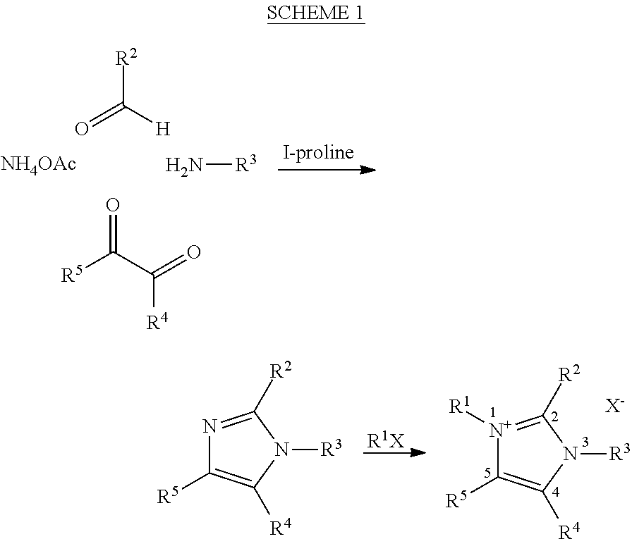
[NH4OAc].N[R3].O=C([H])[R2].[R5]C(C(=O)[R4])=O.N1=C([R2])N([R3])C([R4])=C1[R5].[R1X].[N+]1([R1])=C([R2])N([R3])C([R4])=C1[R5].[X-]
